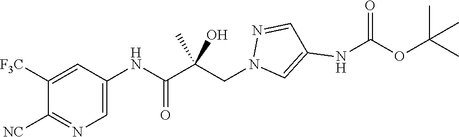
C1=C(NC(C(CN2C=C(NC(OC(C)(C)C)=O)C=N2)(C)O)=O)C=C([F3C])C([NC])=N1
